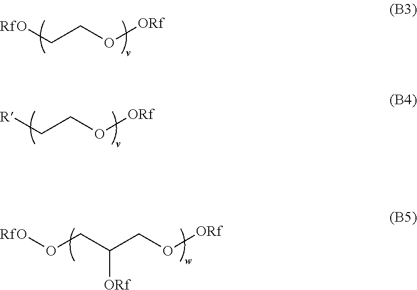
[RfO]CCO[ORf].[R]CCO[ORf].C(C(CO[ORf])[ORf])O[RfO]
